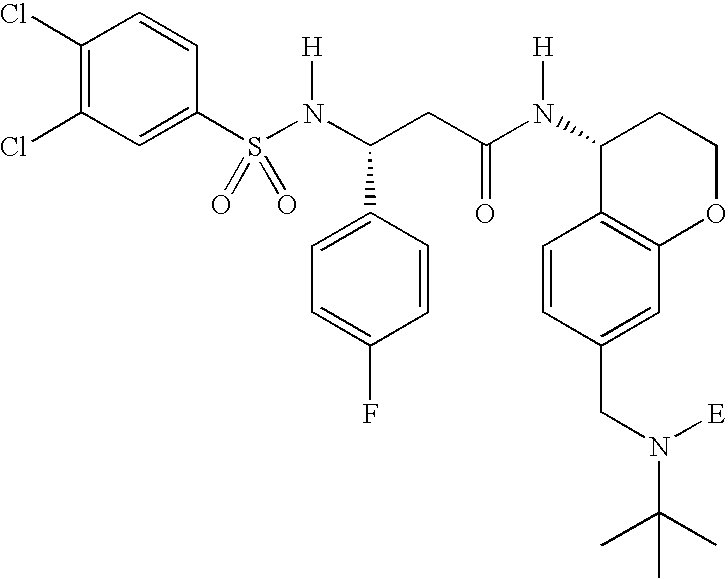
C1(Cl)=C(Cl)C=C(S(N(C(CC(N(C2C3=C(OCC2)C=C(CN([E])C(C)(C)C)C=C3)[H])=O)C2=CC=C(F)C=C2)[H])(=O)=O)C=C1
